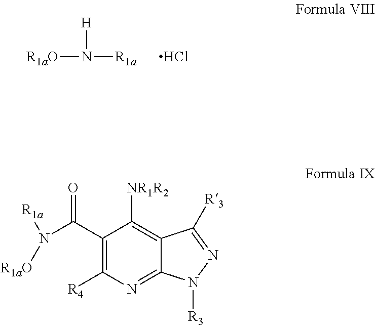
[H]N([R1aO])[R1a].Cl.C12=NC([R4])=C(C(N([R1a])[R1aO])=O)C([NR1R2])=C1C([R3])=NN2[R3]
